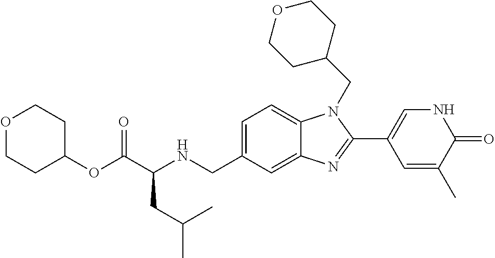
C1=C(CNC(C(OC2CCOCC2)=O)CC(C)C)C=C2C(=C1)N(CC1CCOCC1)C(C1=CNC(=O)C(C)=C1)=N2
